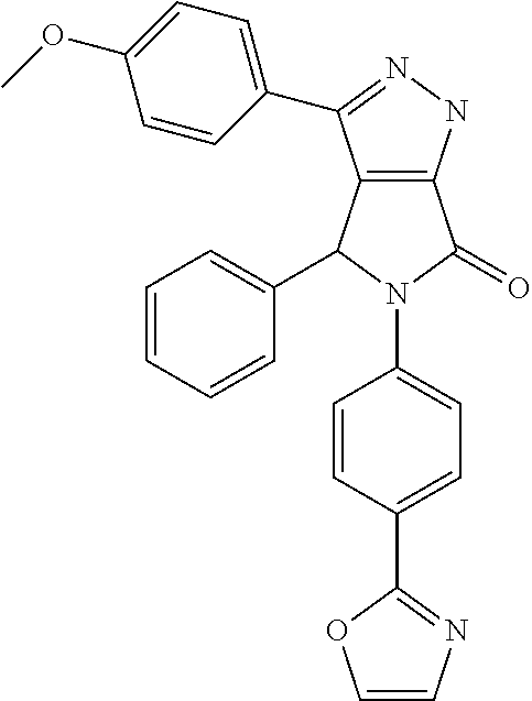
C12=C(NN=C1C1=CC=C(OC)C=C1)C(=O)N(C1=CC=C(C3=NC=CO3)C=C1)C2C1=CC=CC=C1
